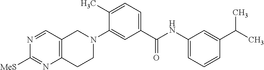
N1=CC2=C(N=C1[MeS])CCN(C1=CC(C(NC3=CC=CC(C(C)C)=C3)=O)=CC=C1C)C2
